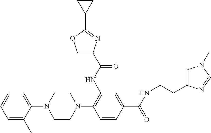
C1(N2CCN(C3=C(NC(=O)C4=COC(C5CC5)=N4)C=C(C(=O)NCCC4=CN(C)C=N4)C=C3)CC2)=CC=CC=C1C
